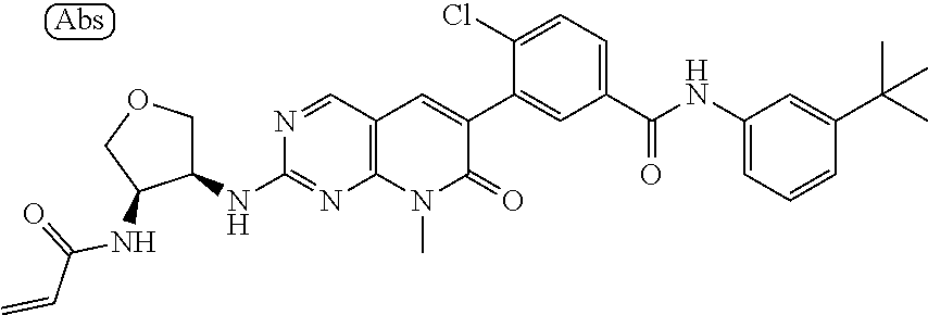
C12=C(C=NC(NC3COCC3NC(=O)C=C)=N1)C=C(C1=CC(C(=O)NC3=CC=CC(C(C)(C)C)=C3)=CC=C1Cl)C(=O)N2C
